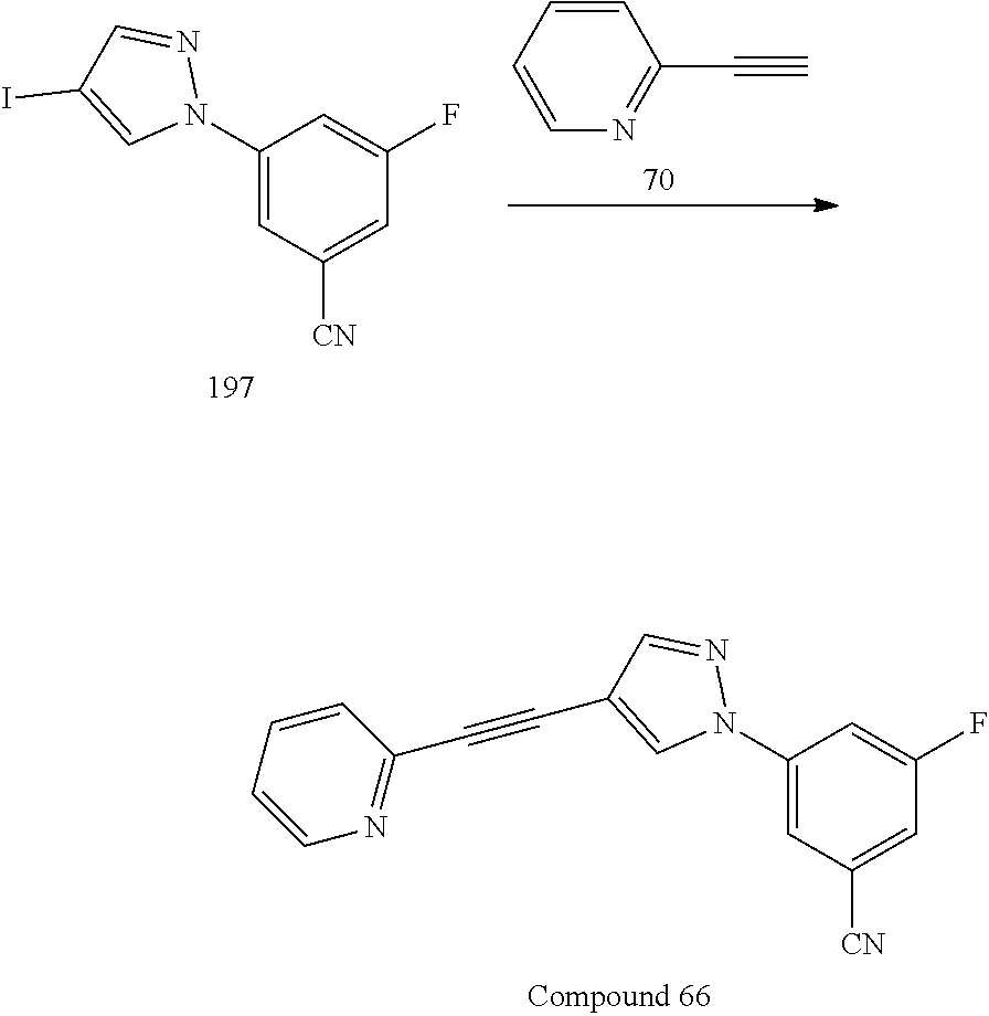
C1(N2N=CC(C#CC3=NC=CC=C3)=C2)=CC([CN])=CC(F)=C1.C1(N2N=CC(I)=C2)=CC([CN])=CC(F)=C1.C1=CC=CN=C1C#C
